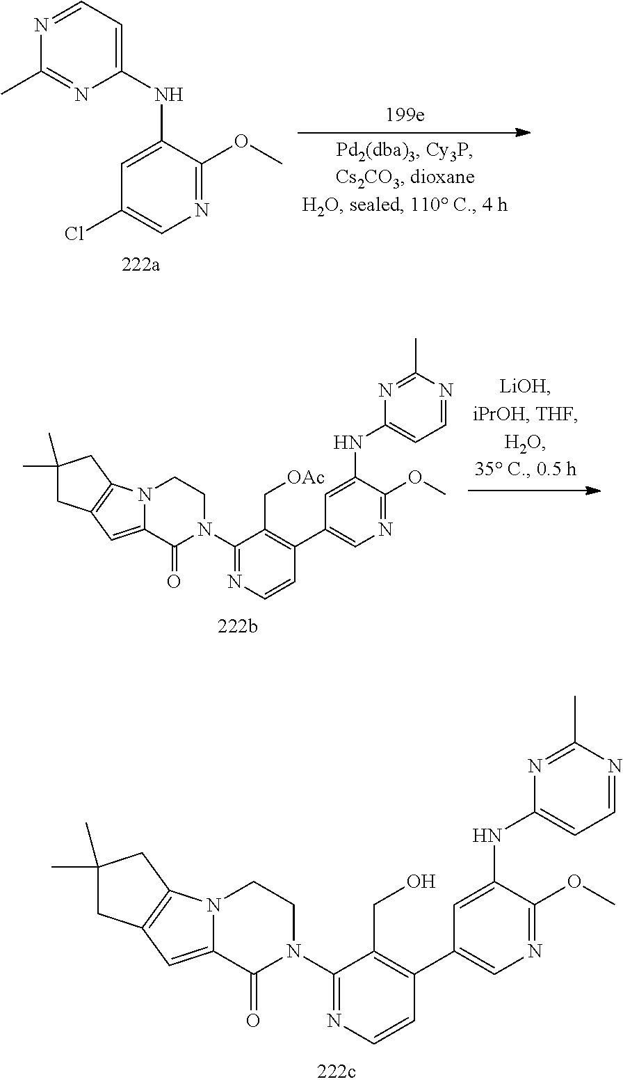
N12C(=CC3=C1CC(C)(C)C3)C(=O)N(C1=NC=CC(C3=CN=C(OC)C(NC4=CC=NC(C)=N4)=C3)=C1CO)CC2.N1=CC=C(NC2=CC(Cl)=CN=C2OC)N=C1C.N12C(=CC3=C1CC(C)(C)C3)C(=O)N(C1=NC=CC(C3=CN=C(OC)C(NC4=CC=NC(C)=N4)=C3)=C1C[OAc])CC2
